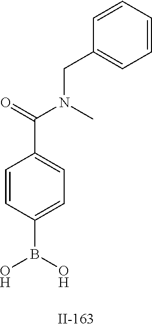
C1=CC(B(O)O)=CC=C1C(N(CC1=CC=CC=C1)C)=O
